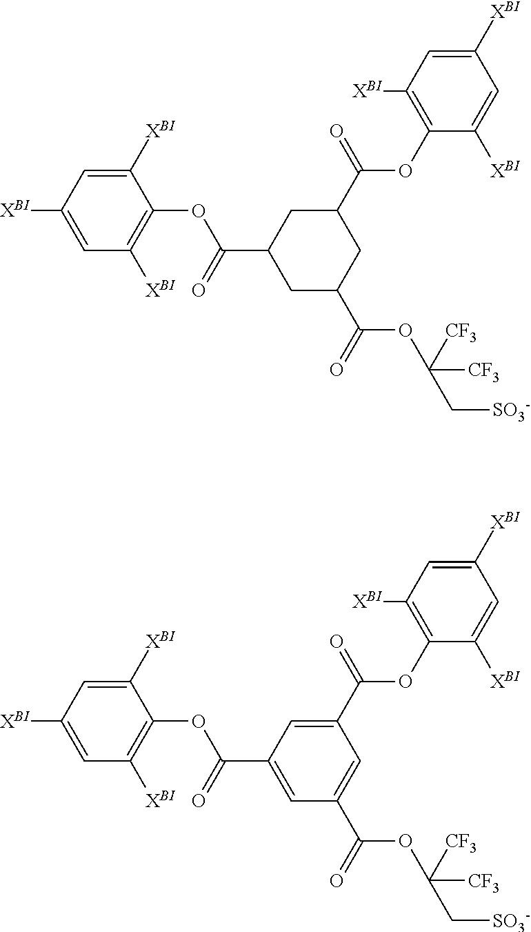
C1([XBI])=CC([XBI])=CC([XBI])=C1OC(C1CC(C(OC(C[SO3-])([CF3])[CF3])=O)CC(C(=O)OC2=C([XBI])C=C([XBI])C=C2[XBI])C1)=O.C1([XBI])=CC([XBI])=CC([XBI])=C1OC(C1=CC(C(OC(C[SO3-])([CF3])[CF3])=O)=CC(C(=O)OC2=C([XBI])C=C([XBI])C=C2[XBI])=C1)=O
